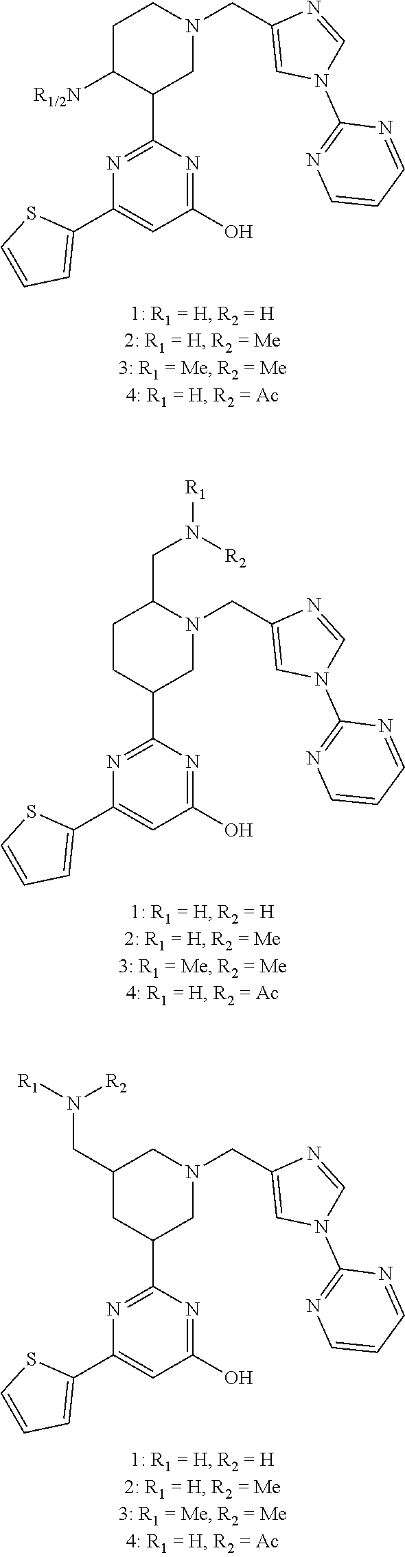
S1C=CC=C1C1=CC(O)=NC(C2C([R1/2N])CCN(CC3=CN(C4=NC=CC=N4)C=N3)C2)=N1.S1C=CC=C1C1=CC(O)=NC(C2CCC(CN([R1])[R2])N(CC3=CN(C4=NC=CC=N4)C=N3)C2)=N1.S1C=CC=C1C1=CC(O)=NC(C2CC(CN([R1])[R2])CN(CC3=CN(C4=NC=CC=N4)C=N3)C2)=N1
